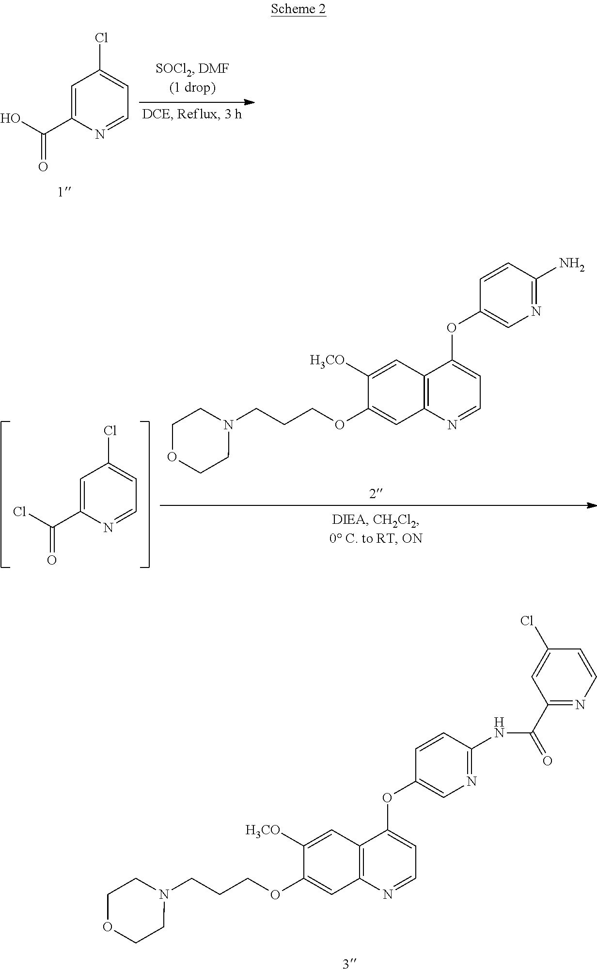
C1([H3CO])=CC2=C(C=C1OCCCN1CCOCC1)N=CC=C2OC1=CN=C(NC(=O)C2=NC=CC(Cl)=C2)C=C1.C1=C(C(O)=O)N=CC=C1Cl.C1=C(C(Cl)=O)N=CC=C1Cl.C1([H3CO])=CC2=C(C=C1OCCCN1CCOCC1)N=CC=C2OC1=CN=C(N)C=C1
